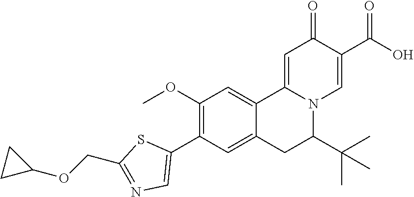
C1(OC)=C(C2=CN=C(COC3CC3)S2)C=C2C(=C1)C1=CC(=O)C(C(O)=O)=CN1C(C(C)(C)C)C2
